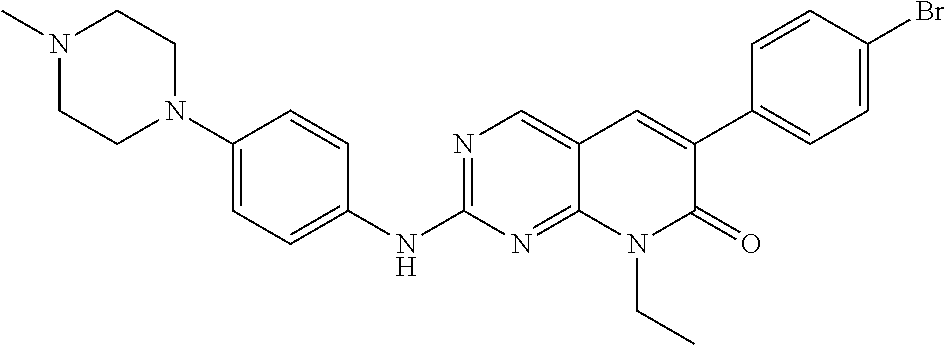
N1(C)CCN(C2=CC=C(NC3=NC=C4C(=N3)N(CC)C(=O)C(C3=CC=C(Br)C=C3)=C4)C=C2)CC1
